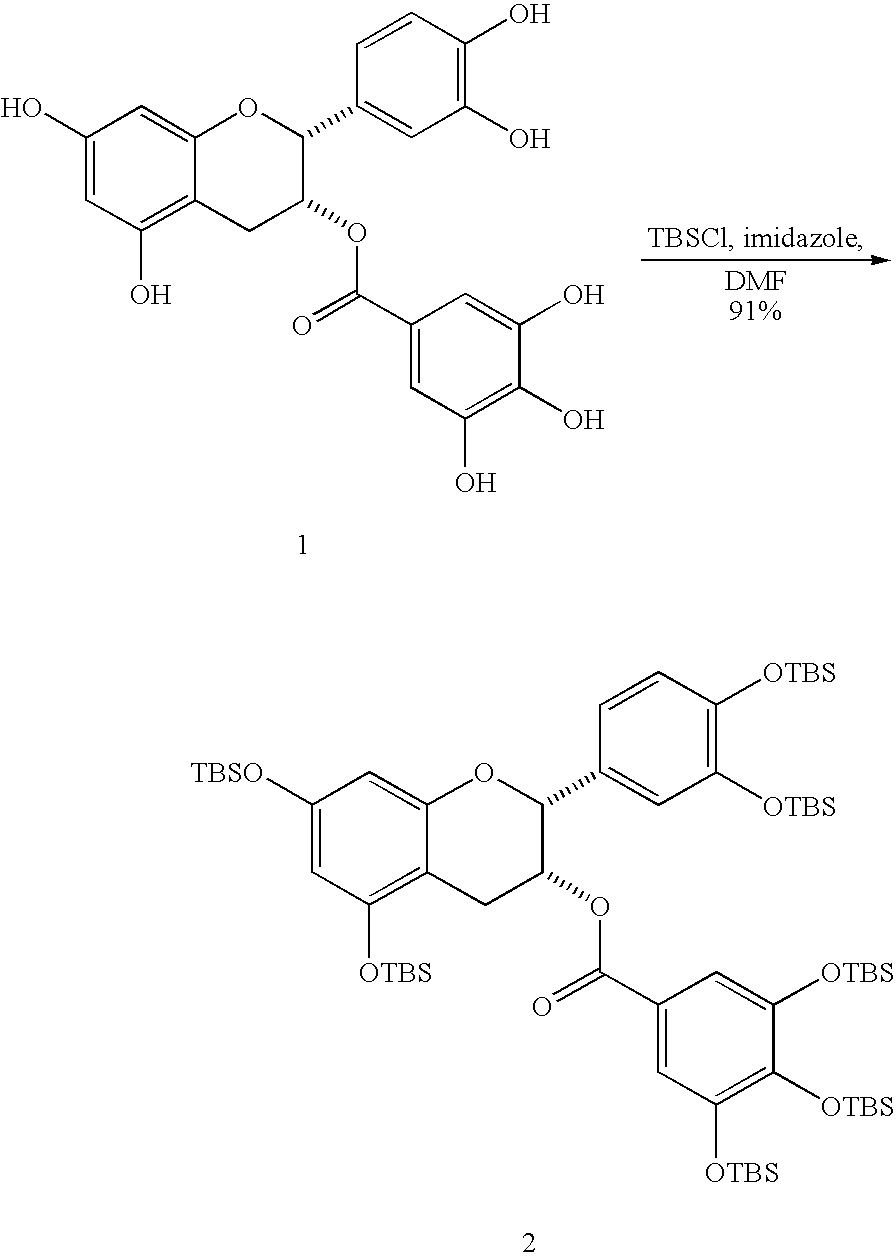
C1(O)=CC(O)=C2C(=C1)OC(C1=CC(O)=C(O)C=C1)C(OC(=O)C1=CC(O)=C(O)C(O)=C1)C2.C1([TBSO])=CC([OTBS])=C2C(=C1)OC(C1=CC([OTBS])=C([OTBS])C=C1)C(OC(=O)C1=CC([OTBS])=C([OTBS])C([OTBS])=C1)C2
